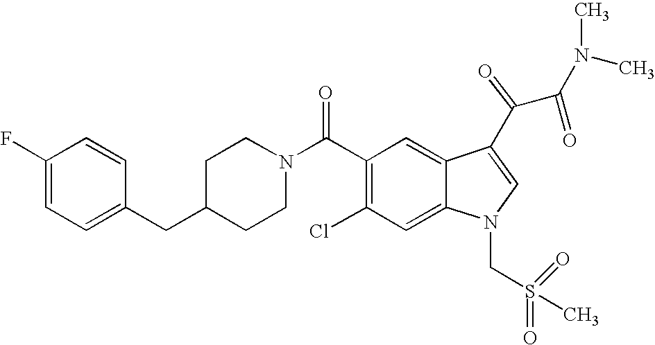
C1(F)=CC=C(CC2CCN(C(C3=C(Cl)C=C4C(=C3)C(C(C(N(C)C)=O)=O)=CN4CS(C)(=O)=O)=O)CC2)C=C1
